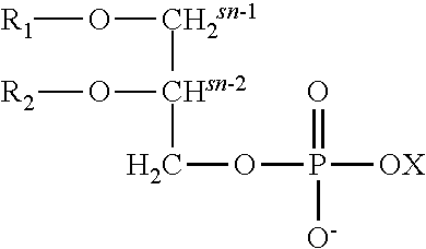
[R1]O[CH2sn-1][CHsn-2](O[R2])COP(=O)([O-])[OX]
